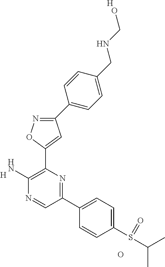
C1(N)=C(C2=CC(C3=CC=C(CNCO)C=C3)=NO2)N=C(C2=CC=C(S(C(C)C)=O)C=C2)C=N1.[H].O.[H]
